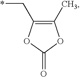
*CC1=C(C)OC(=O)O1
